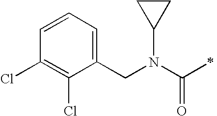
C1=CC=C(CN(C(=O)C)C2CC2)C(Cl)=C1Cl
